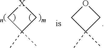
CC1(C)C[X]C1.CC1(C)COC1
